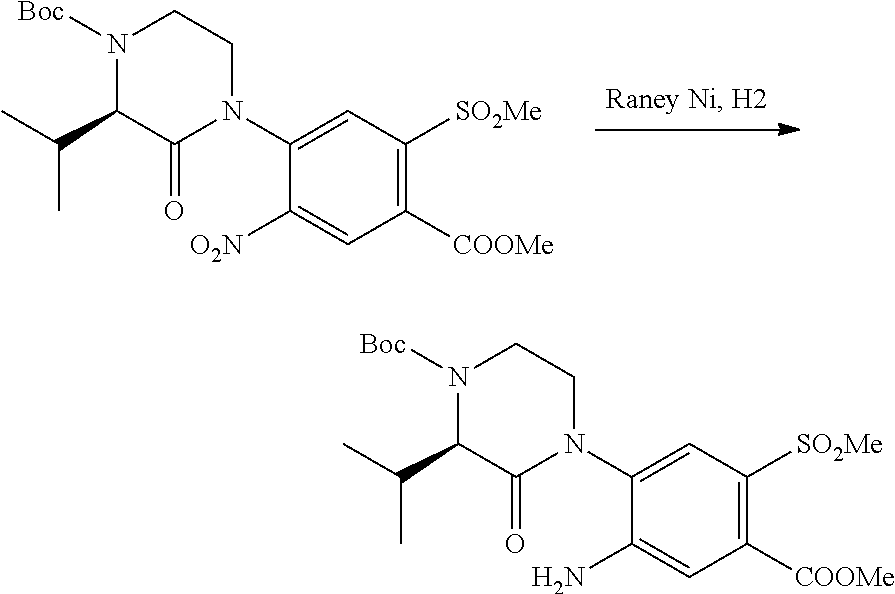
C1([O2N])=CC([COOMe])=C([SO2Me])C=C1N1C(=O)C(C(C)C)N([Boc])CC1.C1(N)=CC([COOMe])=C([SO2Me])C=C1N1C(=O)C(C(C)C)N([Boc])CC1
